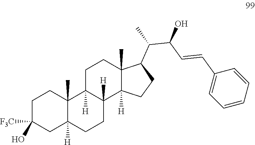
C1C(O)([F3C])CC2([H])C(C)(C1)C1([H])C([H])(CC2)C2([H])C(C)(CC1)C(C(C(C=CC1=CC=CC=C1)O)C)CC2
